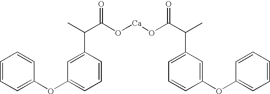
C1=CC=C(OC2=CC=CC(C(C(=O)O[Ca]OC(=O)C(C3=CC=CC(OC4=CC=CC=C4)=C3)C)C)=C2)C=C1
